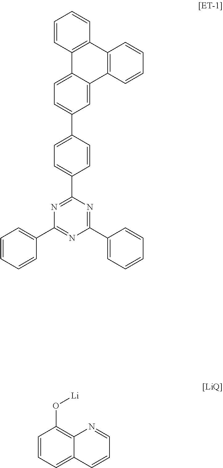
C1=CC=CC(C2=NC(C3=CC=CC=C3)=NC(C3=CC=C(C4=CC=C5C(=C4)C4=C(C6=C5C=CC=C6)C=CC=C4)C=C3)=N2)=C1.C1=CC=C2C(=C1O[Li])N=CC=C2
